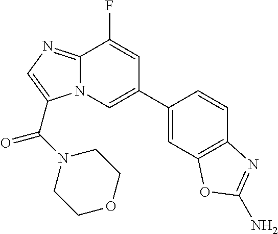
C1(C2=CN3C(=NC=C3C(N3CCOCC3)=O)C(F)=C2)=CC2=C(C=C1)N=C(N)O2
